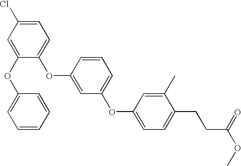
C1(OC2=CC(OC3=CC=C(CCC(OC)=O)C(C)=C3)=CC=C2)=CC=C(Cl)C=C1OC1=CC=CC=C1
